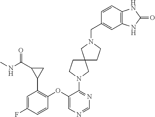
C1(N2CCC3(CCN(CC4=CC5=C(C=C4)NC(=O)N5)C3)C2)=NC=NC=C1OC1=C(C2CC2C(NC)=O)C=C(F)C=C1
